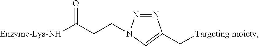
[Enzyme-Lys-NH]C(CCN1N=NC(C[Targeting moiety])=C1)=O
